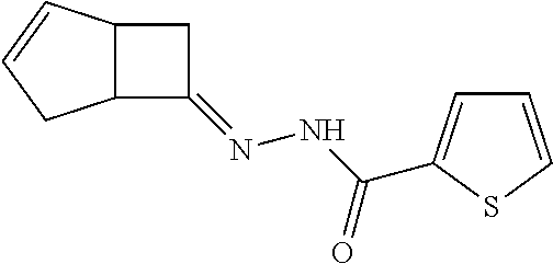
C12C(C(=NNC(=O)C3=CC=CS3)C1)CC=C2
